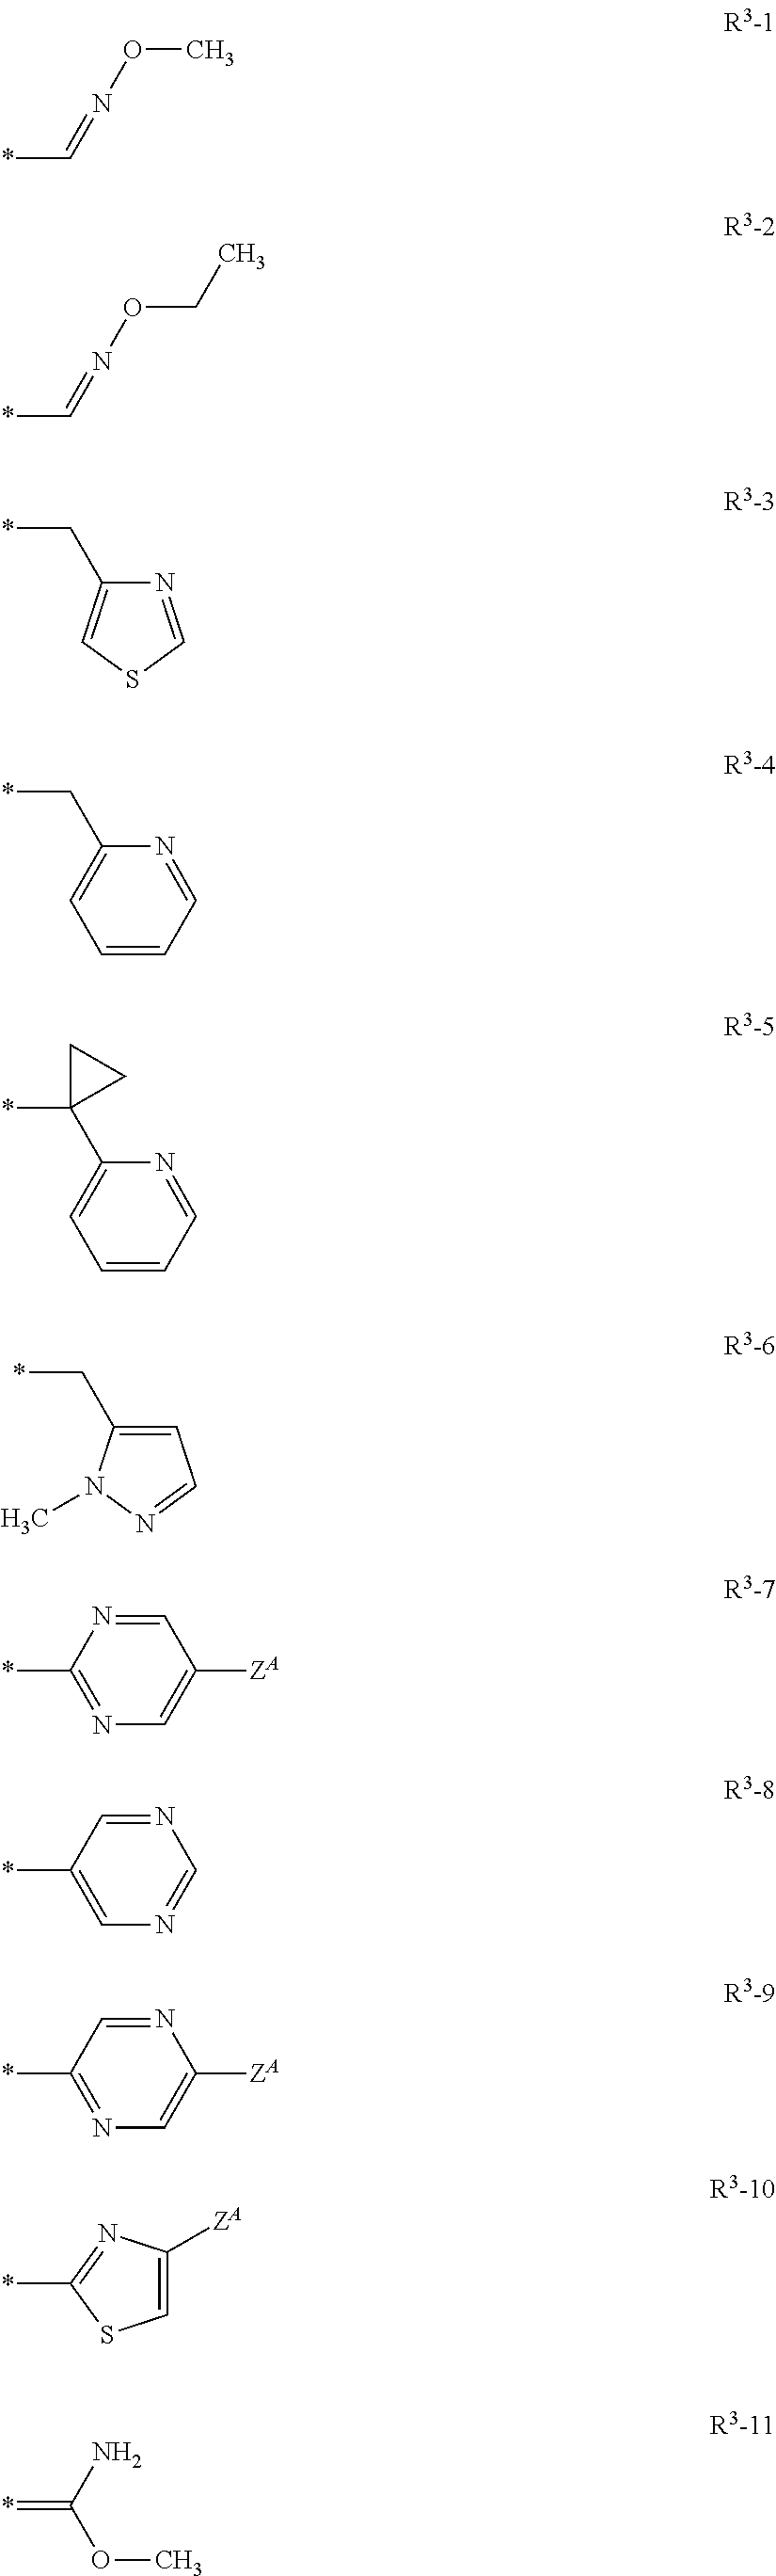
*C=NOC.*C=NOCC.N1=CSC=C1C*.N1=CC=CC=C1C*.N1=CC=CC=C1C1(*)CC1.C1=C(C*)N(C)N=C1.C1=NC(*)=NC=C1[ZA].N1=CC(*)=CN=C1.N1=CC(*)=NC=C1[ZA].C1=C([ZA])N=C(*)S1.NC(OC)=*
